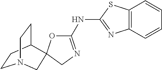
C1CC2CCN1CC21OC(NC2=NC3=C(S2)C=CC=C3)=NC1
